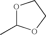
O1C(C)OCC1
